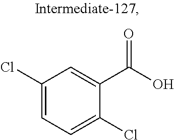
C1(Cl)=CC=C(Cl)C(C(O)=O)=C1
